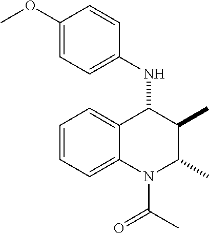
C1=CC=C2C(=C1)C(NC1=CC=C(OC)C=C1)C(C)C(C)N2C(C)=O
